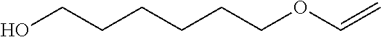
C(COC=C)CCCCO
